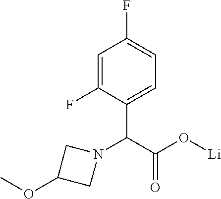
C1=C(F)C(C(C(O[Li])=O)N2CC(OC)C2)=CC=C1F
